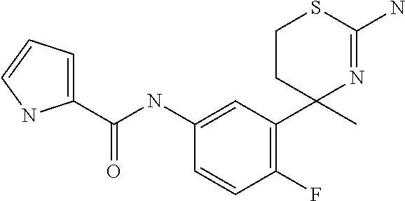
C1CC(C2=C(F)C=CC(NC(C3=CC=CN3)=O)=C2)(C)N=C(N)S1
